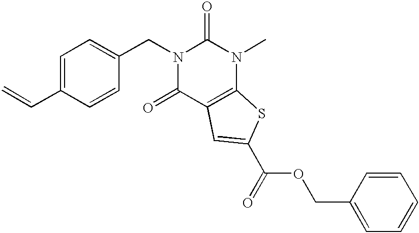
C1=C(C=C)C=CC(CN2C(=O)C3=C(N(C)C2=O)SC(C(=O)OCC2=CC=CC=C2)=C3)=C1
